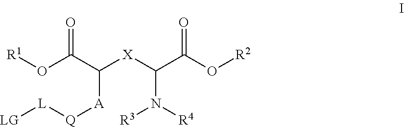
[R1]OC(C([X]C(C(O[R2])=O)N([R4])[R3])[A][Q][L][LG])=O
